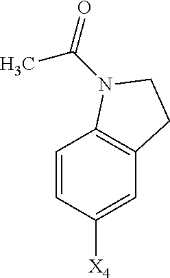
C1=CC([X4])=CC2=C1N(C(C)=O)CC2
